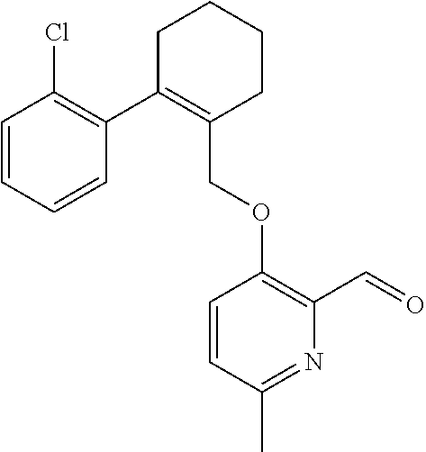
C1C(C2=C(Cl)C=CC=C2)=C(COC2=C(C=O)N=C(C)C=C2)CCC1
